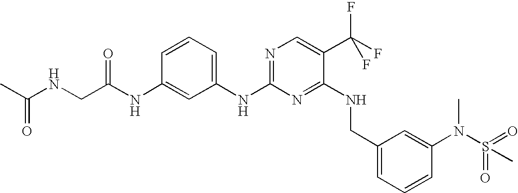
N(C1=NC(NC2=CC=CC(NC(CNC(C)=O)=O)=C2)=NC=C1C(F)(F)F)CC1=CC=CC(N(S(=O)(=O)C)C)=C1
